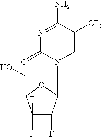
N1=C(N)C([CF3])=CN(C2C(F)C(F)(F)C(CO)O2)C1=O
